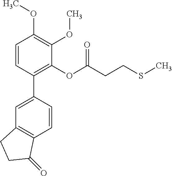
C1=CC(C2=CC3=C(C=C2)C(=O)CC3)=C(OC(CCSC)=O)C(OC)=C1OC
